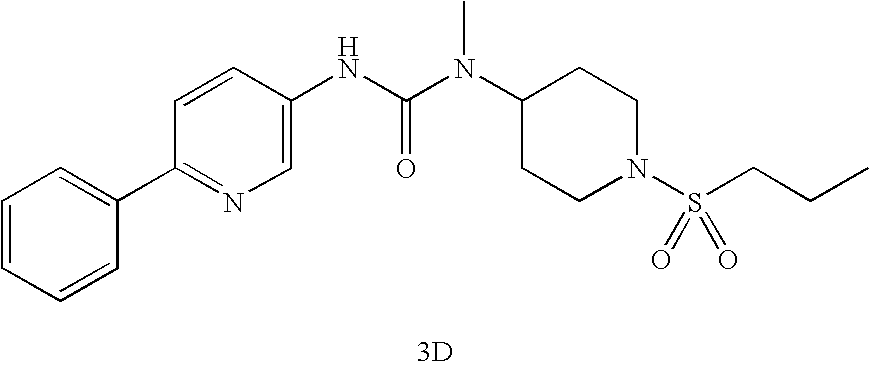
[3D].C1(C2=CC=CC=C2)=NC=C(NC(N(C2CCN(S(=O)(=O)CCC)CC2)C)=O)C=C1
